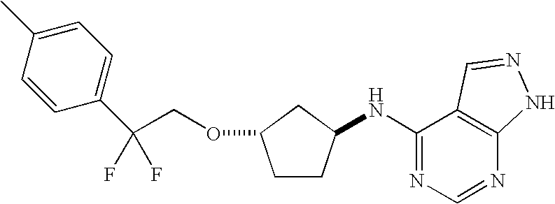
C1CC(NC2=NC=NC3=C2C=NN3)CC1OCC(C1=CC=C(C)C=C1)(F)F
